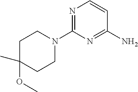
N1=C(N2CCC(C)(OC)CC2)N=C(N)C=C1
